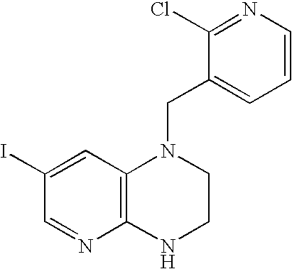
C(N1C2=C(NCC1)N=CC(I)=C2)C1=CC=CN=C1Cl
